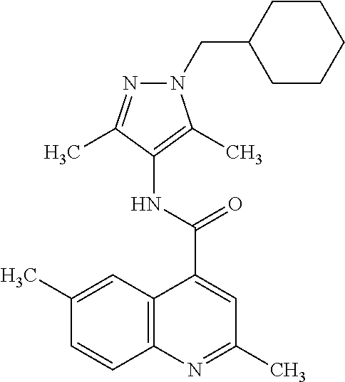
C12=C(N=C(C)C=C1C(=O)NC1=C(C)N(CC3CCCCC3)N=C1C)C=CC(C)=C2
